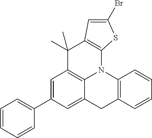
C1=C(C2=CC=CC=C2)C=C2C3=C1C(C)(C)C1=C(N3C3=C(C2)C=CC=C3)SC(Br)=C1
